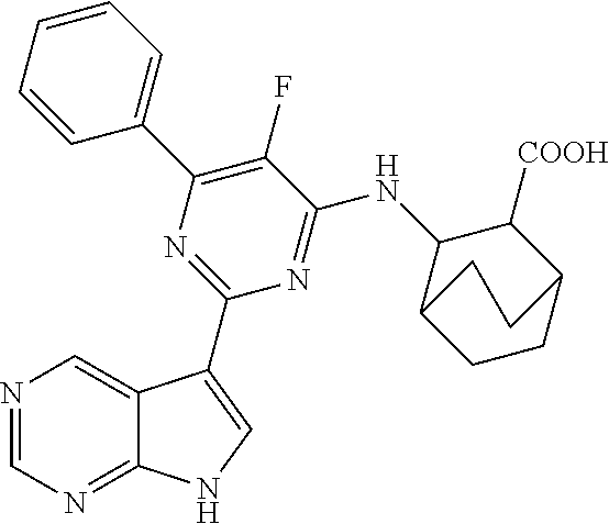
N1=CN=C2C(=C1)C(C1=NC(C3=CC=CC=C3)=C(F)C(NC3C4CCC(C3[COOH])CC4)=N1)=CN2
